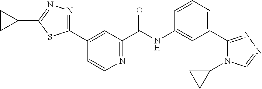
C1(C2=CC(C(NC3=CC(C4=NN=CN4C4CC4)=CC=C3)=O)=NC=C2)=NN=C(C2CC2)S1
